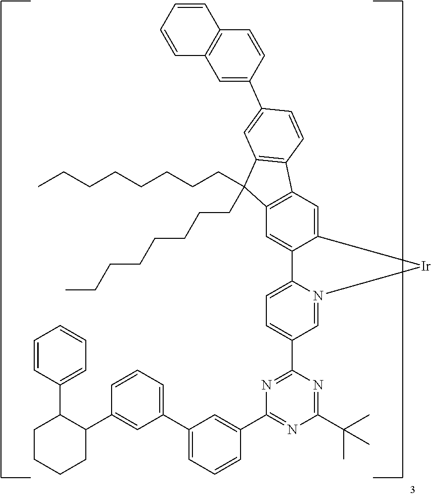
C12=C(C=C3C(=C1)[Ir]N1=CC(C4=NC(C5=CC(C6=CC=CC(C7CCCCC7C7=CC=CC=C7)=C6)=CC=C5)=NC(C(C)(C)C)=N4)=CC=C31)C(CCCCCCCC)(CCCCCCCC)C1=C2C=CC(C2=CC3=C(C=C2)C=CC=C3)=C1
